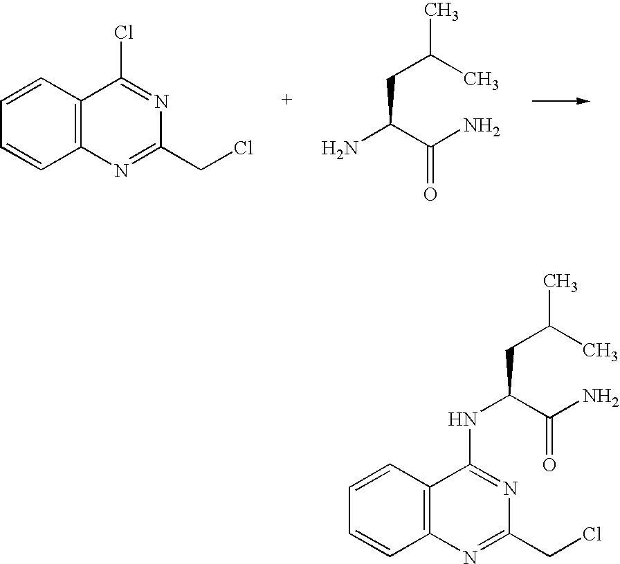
C1=CC2=C(C=C1)C(Cl)=NC(CCl)=N2.NC(C(N)=O)CC(C)C.C1=CC2=C(C=C1)C(NC(C(N)=O)CC(C)C)=NC(CCl)=N2
